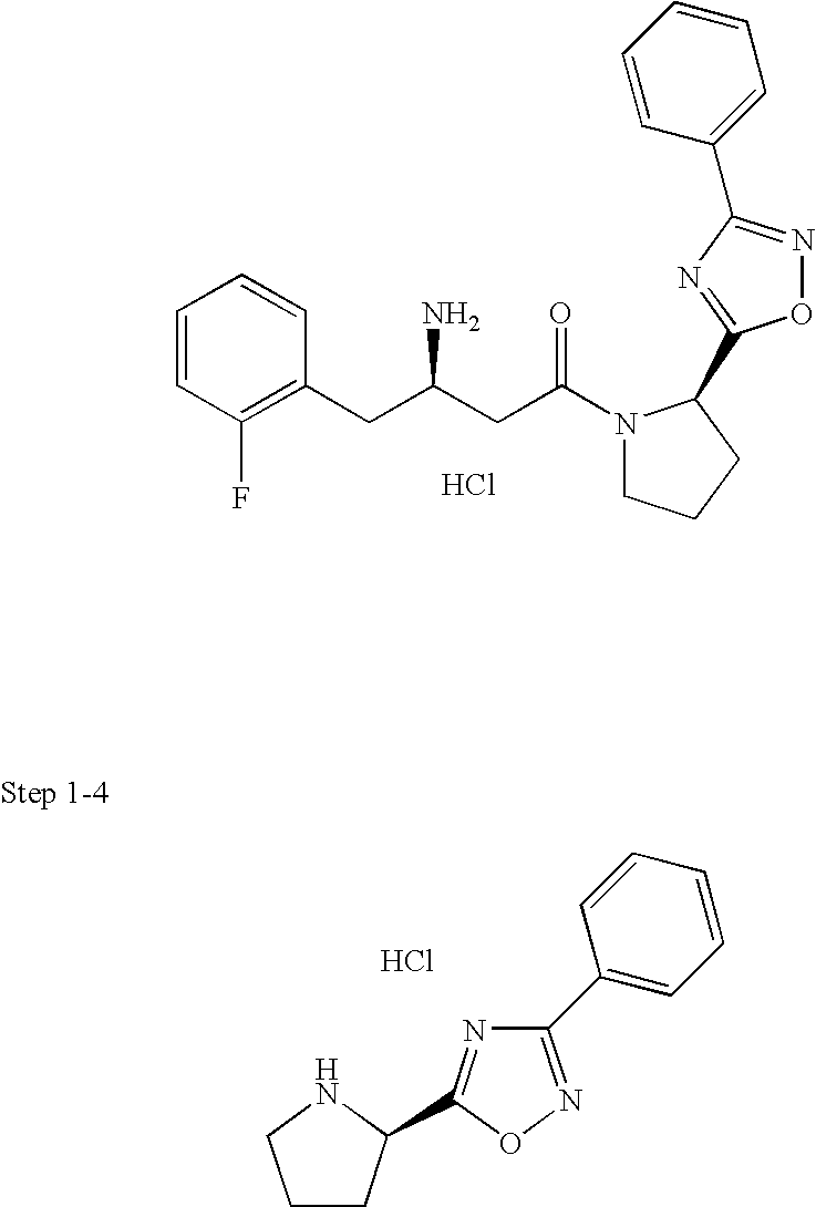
C1=CC(F)=C(CC(CC(N2CCCC2C2=NC(C3=CC=CC=C3)=NO2)=O)N)C=C1.Cl.C1(C2=NOC(C3CCCN3)=N2)=CC=CC=C1.Cl
